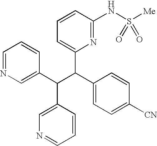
C1=NC=C(C(C(C2=CC=C([CN])C=C2)C2=CC=CC(NS([Me])(=O)=O)=N2)C2=CN=CC=C2)C=C1
